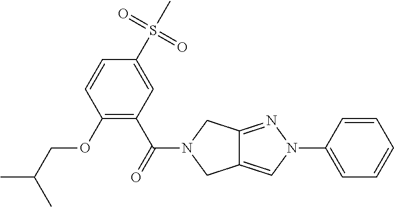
C1(S(C)(=O)=O)=CC(C(=O)N2CC3=CN(C4=CC=CC=C4)N=C3C2)=C(OCC(C)C)C=C1
